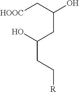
[HOOC]CC(CC(O)CC[R])O
